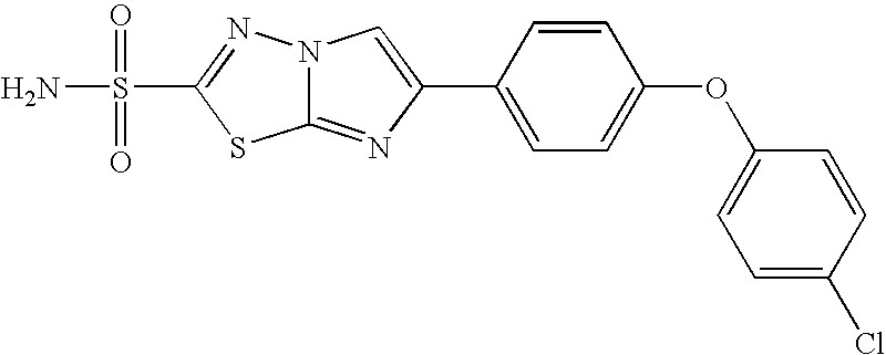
C12=NC(C3=CC=C(OC4=CC=C(Cl)C=C4)C=C3)=CN1N=C(S(N)(=O)=O)S2
